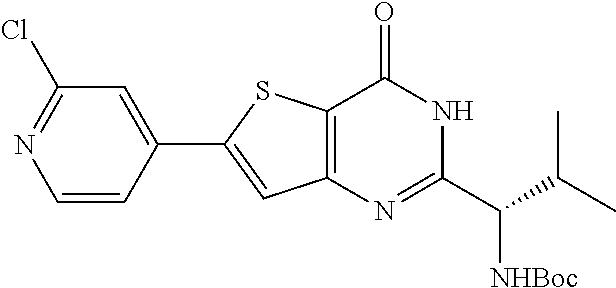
C12=C(SC(C3=CC(Cl)=NC=C3)=C1)C(=O)NC(C(C(C)C)[NHBoc])=N2
